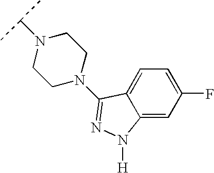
C12=CC(F)=CC=C1C(N1CCN(C(C)C)CC1)=NN2[H]
